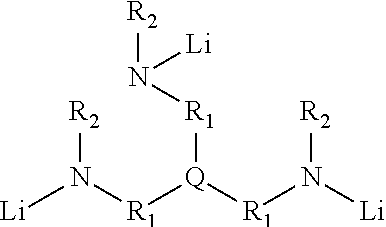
[Li]N([R1][Q]([R1]N([Li])[R2])[R1]N([R2])[Li])[R2]
